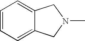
C1=CC=C2C(=C1)CN(C)C2
